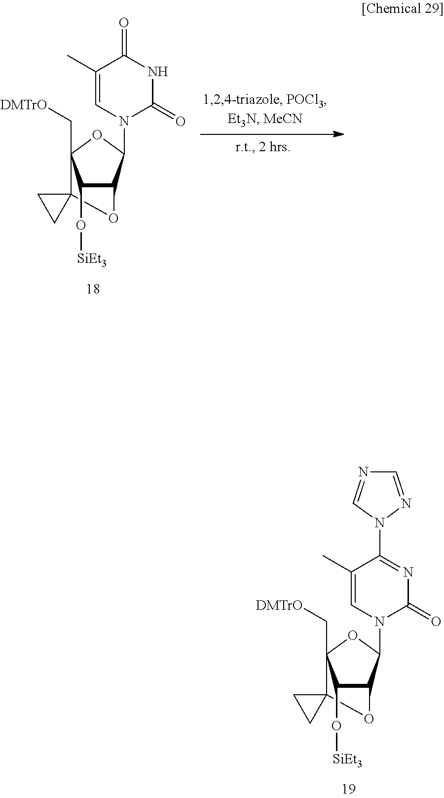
C12(C3(C[DMTrO])C(O[SiEt3])C(C(N4C(=O)NC(=O)C(C)=C4)O3)O1)CC2.C12(C3(C[DMTrO])C(O[SiEt3])C(C(N4C(=O)N=C(N5N=CN=C5)C(C)=C4)O3)O1)CC2
